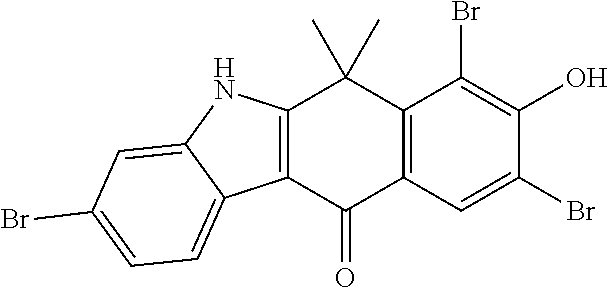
C12=C(C(=O)C3=C(C1(C)C)C(Br)=C(O)C(Br)=C3)C1=CC=C(Br)C=C1N2
